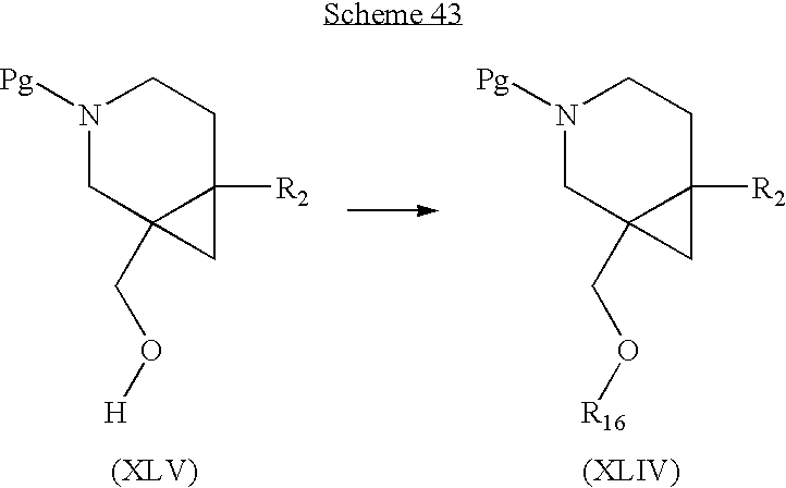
N1([Pg])CC2(CO[H])C([R2])(CC1)C2.N1([Pg])CC2(CO[R16])C([R2])(CC1)C2
